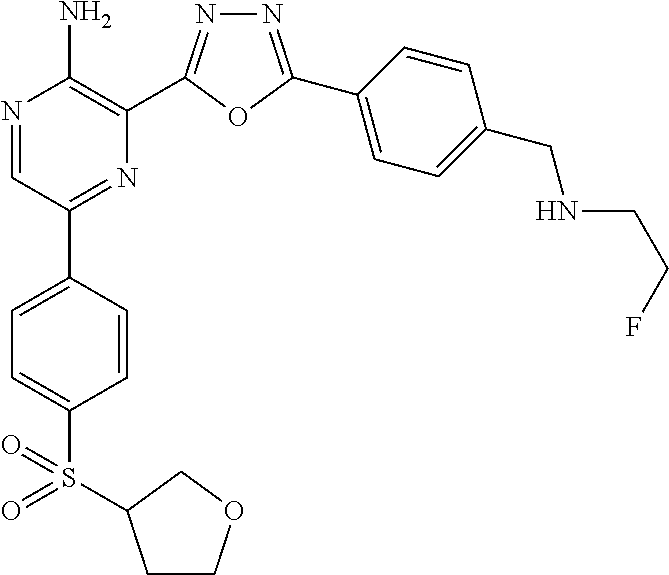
N1=C(C2=CC=C(CNCCF)C=C2)OC(C2=C(N)N=CC(C3=CC=C(S(=O)(=O)C4CCOC4)C=C3)=N2)=N1
